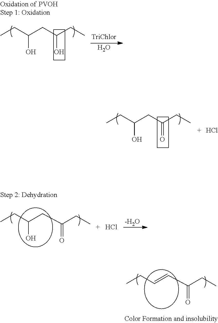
CCC(CC(CC)O)O.O.CCC(CC(CC)=O)O.Cl.CCC(CC(CC)=O)O.Cl.[-H2O].CCC=CC(CC)=O
